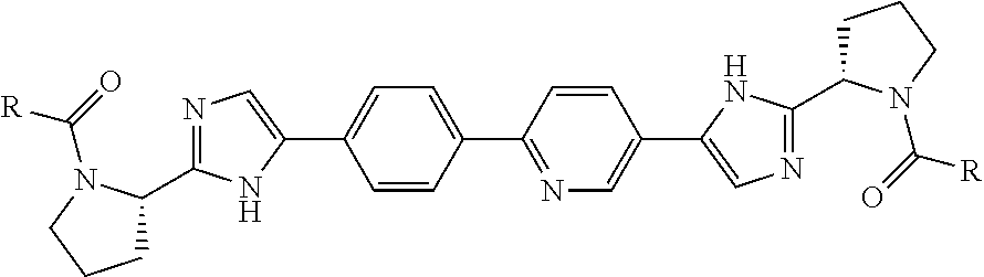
C1(C2=NC=C(C3=CN=C(C4CCCN4C([R])=O)N3)C=C2)=CC=C(C2=CN=C(C3CCCN3C(=O)[R])N2)C=C1
